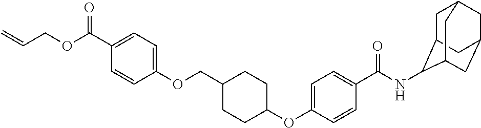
C1(C(OCC=C)=O)=CC=C(OCC2CCC(OC3=CC=C(C(NC4C5CC6CC(CC4C6)C5)=O)C=C3)CC2)C=C1
